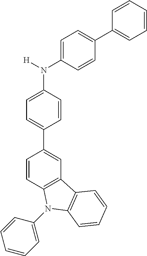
C1=C(N([H])C2=CC=C(C3=CC=CC=C3)C=C2)C=CC(C2=CC3=C(C=C2)N(C2=CC=CC=C2)C2=C3C=CC=C2)=C1
